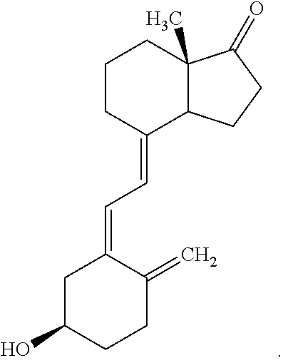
C1C(O)CCC(=C)C1=CC=C1CCCC2(C)C1CCC2=O
